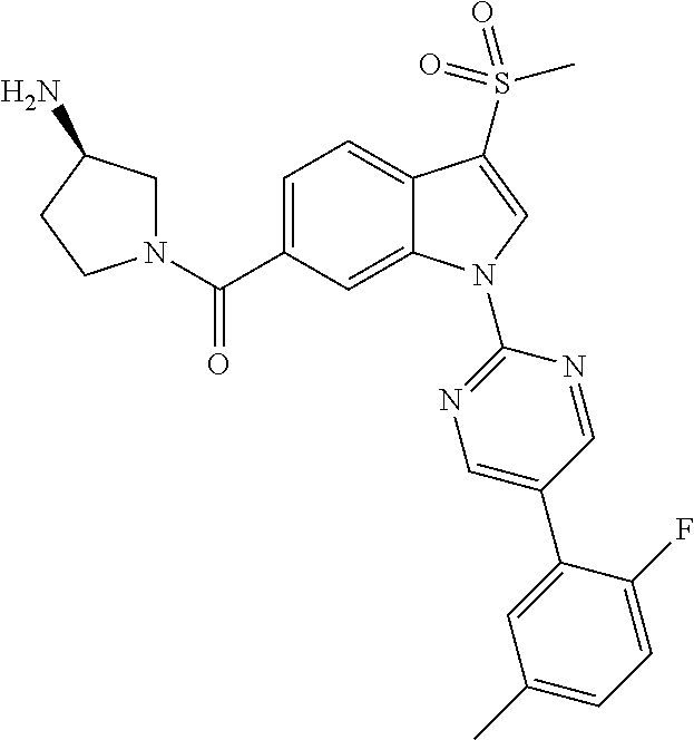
C(C1=CC=C2C(=C1)N(C1=NC=C(C3=CC(C)=CC=C3F)C=N1)C=C2S(=O)(C)=O)(=O)N1CC(N)CC1
